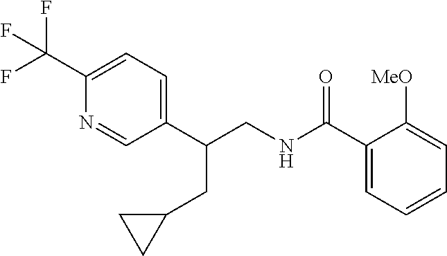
C1(C(NCC(C2=CC=C(C(F)(F)F)N=C2)CC2CC2)=O)=CC=CC=C1[MeO]
